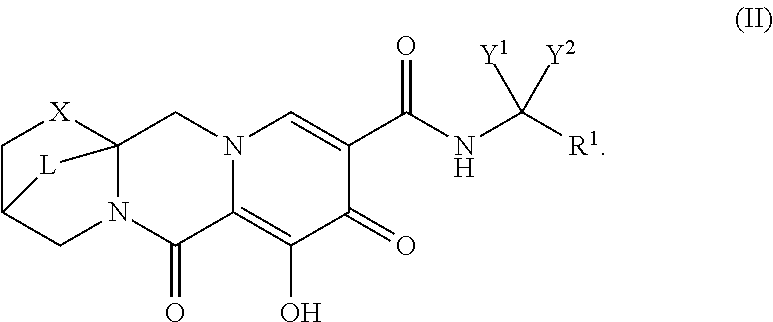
C1C2CN3C([X]1)(CN1C(=C(O)C(=O)C(C(NC([R1])([Y1])[Y2])=O)=C1)C3=O)[L]2
